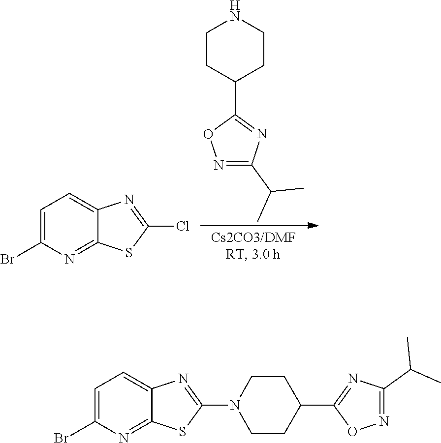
C1=C(Br)N=C2C(=C1)N=C(N1CCC(C3=NC(C(C)C)=NO3)CC1)S2.C1=C(Br)N=C2C(=C1)N=C(Cl)S2.C1CC(C2=NC(C(C)C)=NO2)CCN1
